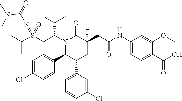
S(CC(N1C(=O)C(CC(=O)NC2=CC=C(C(O)=O)C(OC)=C2)(C)CC(C2=CC=CC(Cl)=C2)C1C1=CC=C(Cl)C=C1)C(C)C)(=NC(=O)N(C)C)(=O)C(C)C
